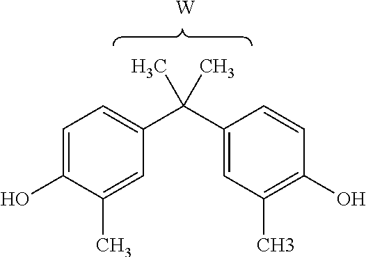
C1=C(O)C(C)=CC(C(C2=CC(C)=C(O)C=C2)(C)C)=C1.[W]
